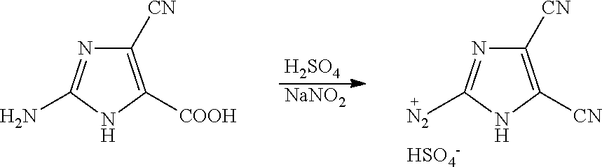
[H2SO4].[NaNO2].C1([CN])=C([CN])NC([N2])=N1.[HSO4-].C1([CN])=C([COOH])NC(N)=N1
